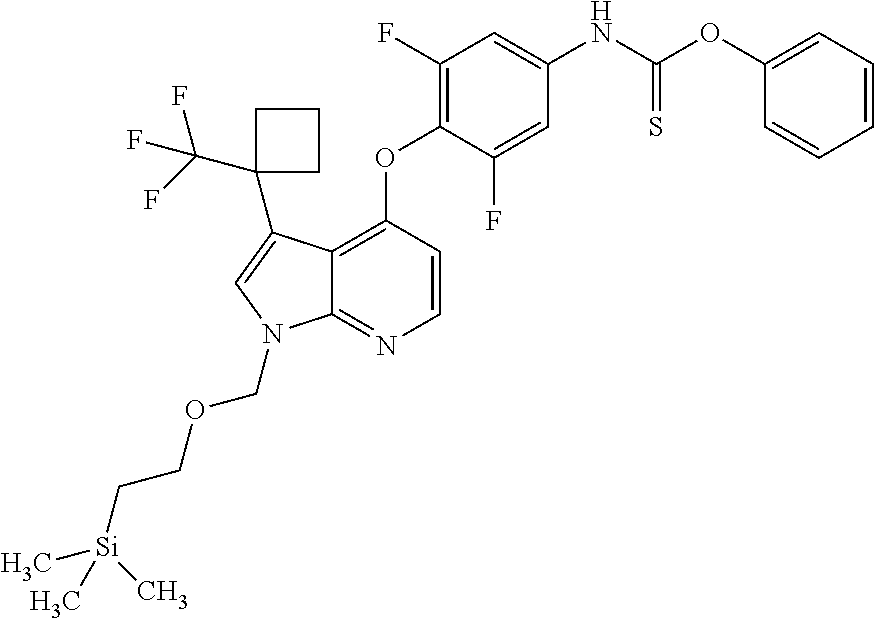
C12=C(OC3=C(F)C=C(NC(OC4=CC=CC=C4)=S)C=C3F)C=CN=C1N(COCC[Si](C)(C)C)C=C2C1(C(F)(F)F)CCC1
